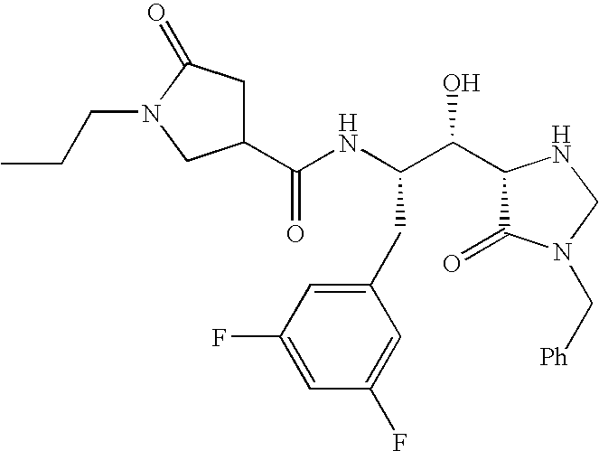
C1C(C(NC(C(C2C(=O)N(C[Ph])CN2)O)CC2=CC(F)=CC(F)=C2)=O)CN(CCC)C1=O
